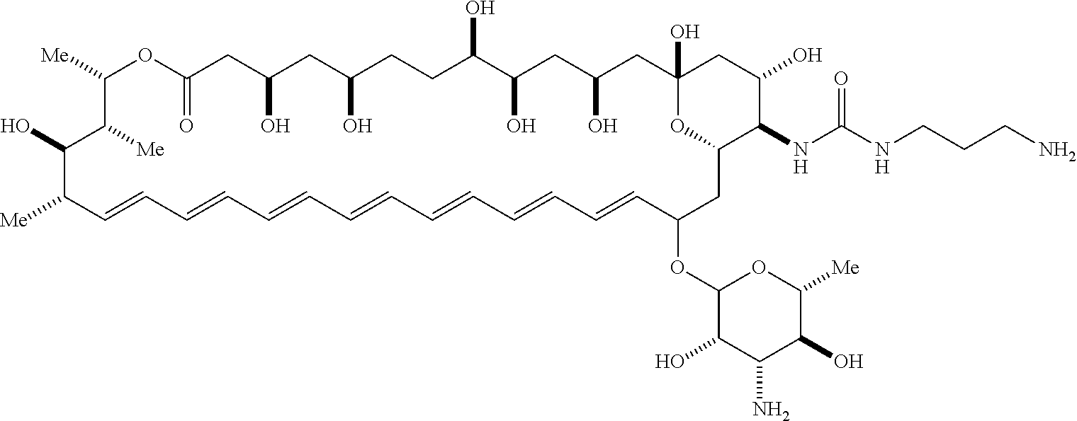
C1([Me])OC(=O)CC(O)CC(O)CCC(O)C(O)CC(O)CC2(O)CC(O)C(NC(NCCCN)=O)C(CC(OC3C(O)C(N)C(O)C([Me])O3)C=CC=CC=CC=CC=CC=CC=CC([Me])C(O)C1[Me])O2
